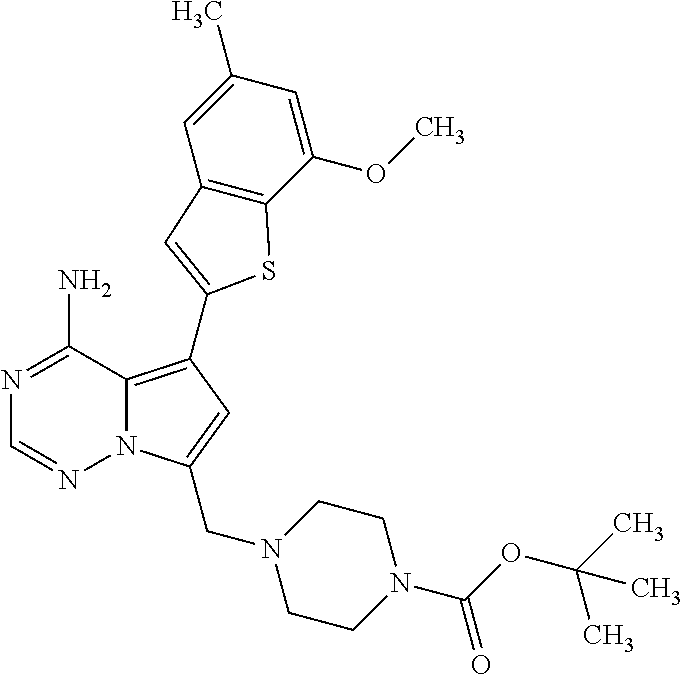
N12C(=C(C3=CC4=C(C(OC)=CC(C)=C4)S3)C=C1CN1CCN(C(OC(C)(C)C)=O)CC1)C(N)=NC=N2
